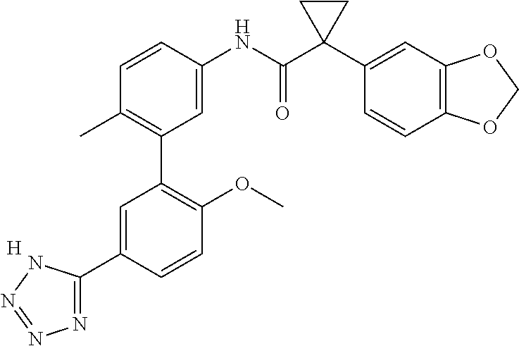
C1=C(NC(C2(C3=CC4=C(C=C3)OCO4)CC2)=O)C=CC(C)=C1C1=C(OC)C=CC(C2=NN=NN2)=C1.[H]
